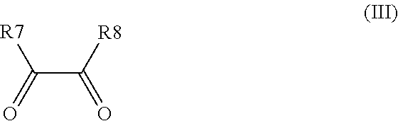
C(C([R8])=O)(=O)[R7]
